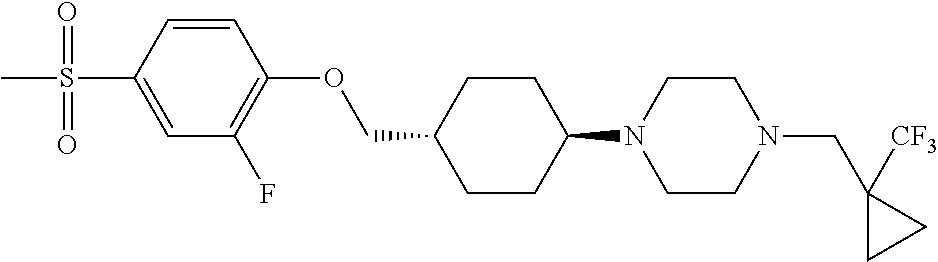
C1CC(N2CCN(CC3([CF3])CC3)CC2)CCC1COC1=C(F)C=C(S(=O)(=O)C)C=C1
